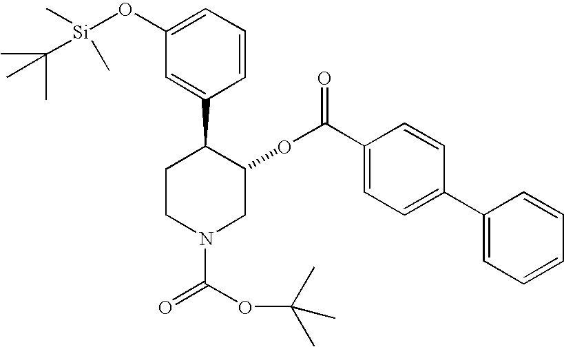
C1=C(C2CCN(C(OC(C)(C)C)=O)CC2OC(C2=CC=C(C3=CC=CC=C3)C=C2)=O)C=CC=C1O[Si](C)(C)C(C)(C)C
